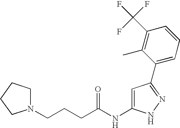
C(CCC(NC1=CC(C2=CC=CC(C(F)(F)F)=C2C)=NN1)=O)N1CCCC1
